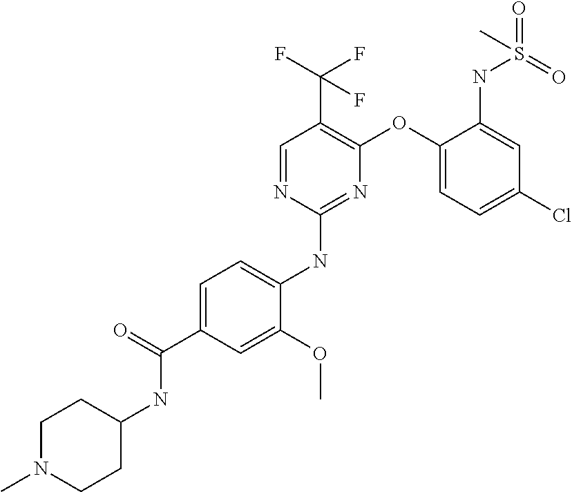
C1=C(C(=O)NC2CCN(C)CC2)C=C(OC)C(NC2=NC(OC3=CC=C(Cl)C=C3NS(=O)(=O)C)=C(C(F)(F)F)C=N2)=C1
